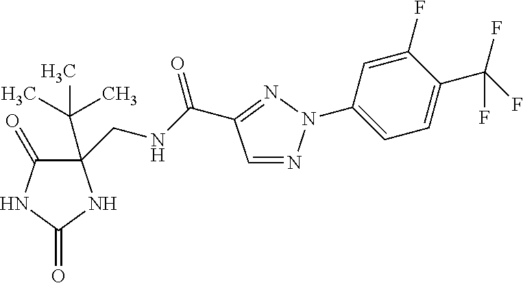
C1(C(C)(C)C)(CNC(C2=NN(C3=CC=C(C(F)(F)F)C(F)=C3)N=C2)=O)C(=O)NC(=O)N1
